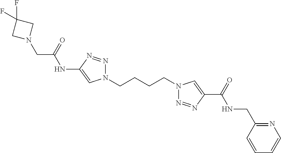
C1(NC(CN2CC(F)(F)C2)=O)=CN(CCCCN2N=NC(C(=O)NCC3=NC=CC=C3)=C2)N=N1
